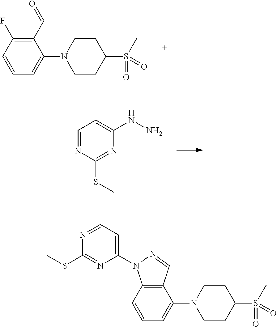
C1=CC(F)=C(C=O)C(N2CCC(S(=O)(C)=O)CC2)=C1.C1=NC(SC)=NC(NN)=C1.CSC1=NC(N2C3=C(C=N2)C(N2CCC(S(=O)(C)=O)CC2)=CC=C3)=CC=N1
